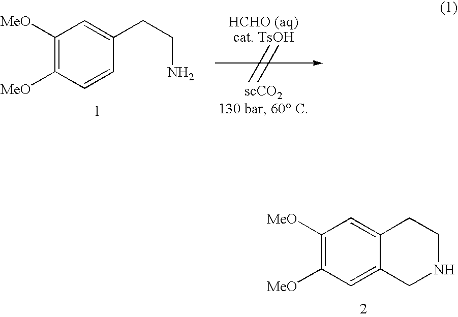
C1([MeO])=C([MeO])C=C2C(=C1)CCNC2.C1([MeO])=C([MeO])C=CC(CCN)=C1
